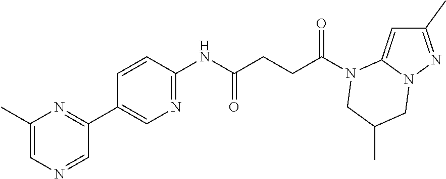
C1(C)=NN2C(=C1)N(C(CCC(NC1=NC=C(C3=NC(C)=CN=C3)C=C1)=O)=O)CC(C)C2
